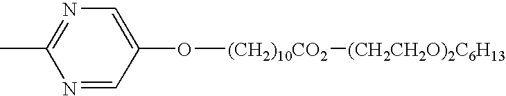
N1=C(C)N=CC(O[(CH2)10CO2][(CH2CH2O)2C6H13])=C1
